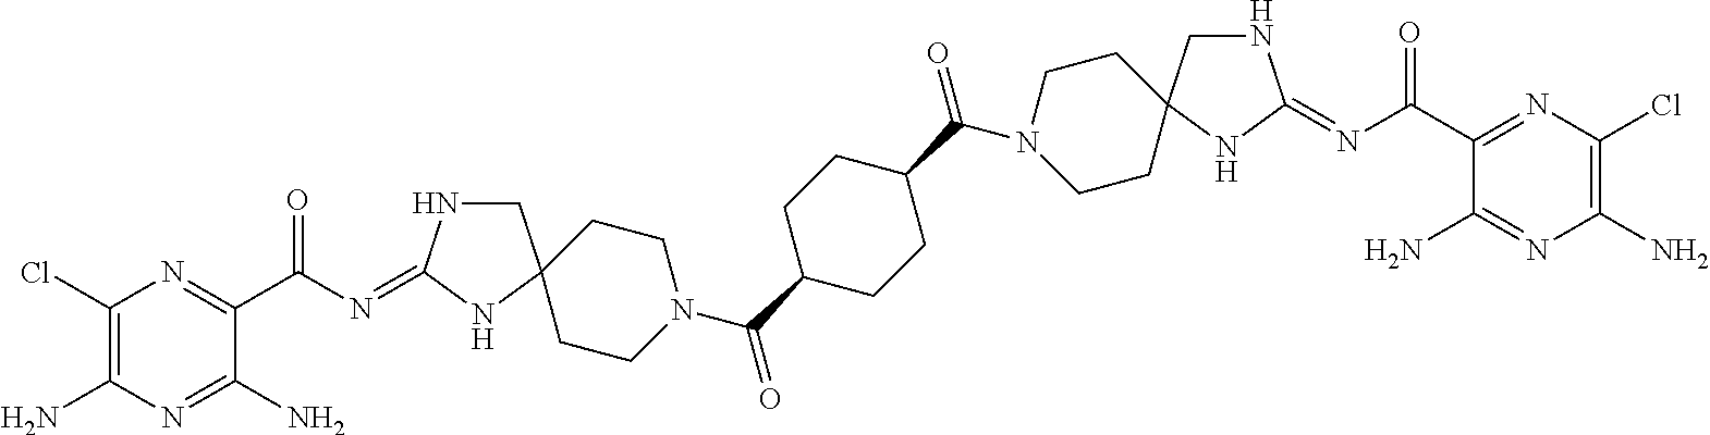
C1(Cl)=C(N)N=C(N)C(C(N=C2NCC3(N2)CCN(C(C2CCC(C(N4CCC5(CNC(=NC(=O)C6=NC(Cl)=C(N)N=C6N)N5)CC4)=O)CC2)=O)CC3)=O)=N1
